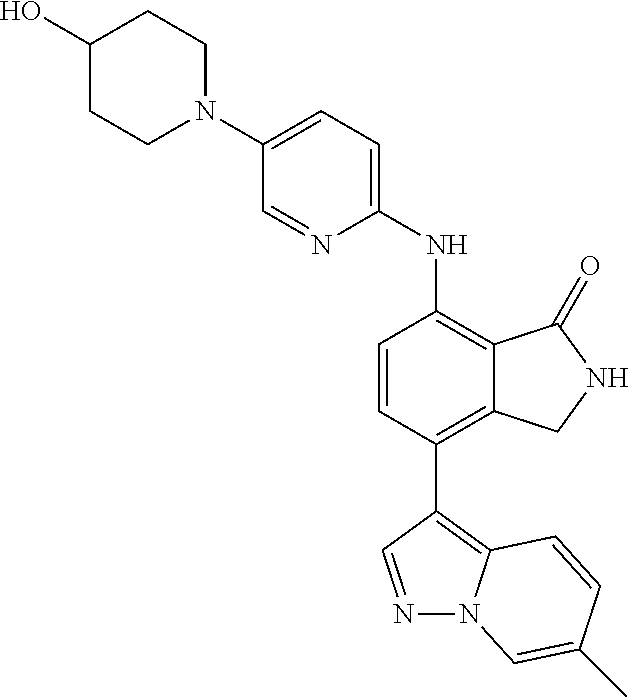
C1(N2CCC(O)CC2)=CC=C(NC2=C3C(=C(C4=C5N(N=C4)C=C(C)C=C5)C=C2)CNC3=O)N=C1
